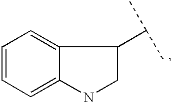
C(C)(C)C1CNC2=CC=CC=C12
